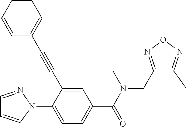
C1=NN(C2=CC=C(C(N(C)CC3=NON=C3C)=O)C=C2C#CC2=CC=CC=C2)C=C1
